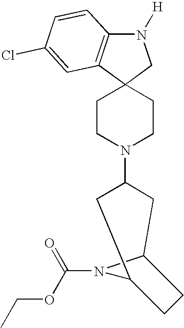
N1([H])C2=C(C3(C1)CCN(C1CC4N(C(OCC)=O)C(C1)CC4)CC3)C=C(Cl)C=C2
